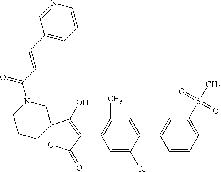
C12(OC(=O)C(C3=C(C)C=C(C4=CC(S(C)(=O)=O)=CC=C4)C(Cl)=C3)=C1O)CN(C(C=CC1=CC=CN=C1)=O)CCC2
